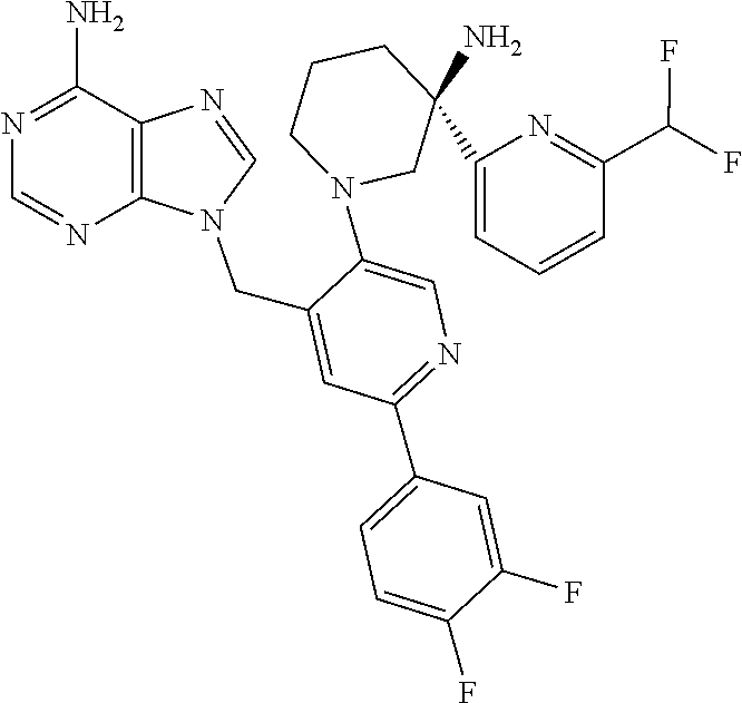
C1(C2=CC=CC(C(F)F)=N2)(N)CCCN(C2=CN=C(C3=CC=C(F)C(F)=C3)C=C2CN2C=NC3=C2N=CN=C3N)C1
